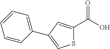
C(C1=CC(C2=CC=CC=C2)=CS1)(=O)O
